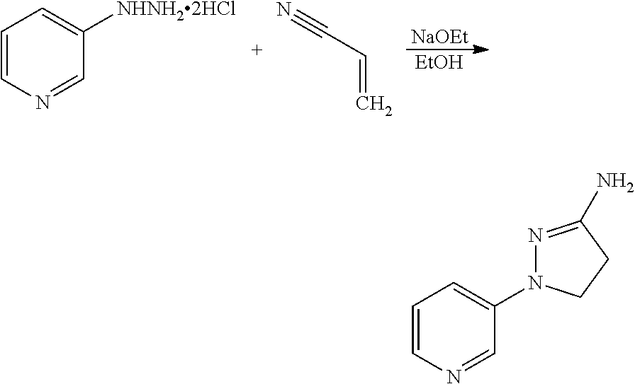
C1=CN=CC([NHNH22HCl])=C1.N#CC=C.[NaOEt].[EtOH].C1=CN=CC(N2N=C(N)CC2)=C1
